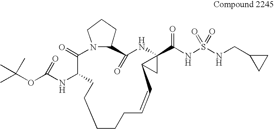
C1CCC=CC2CC2(C(NS(NCC2CC2)(=O)=O)=O)NC(=O)C2CCCN2C(=O)C(NC(OC(C)(C)C)=O)CC1
